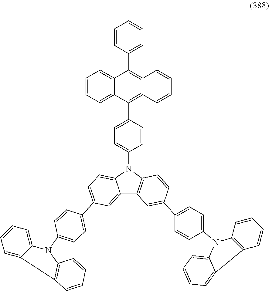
C1=CC=C2C(=C1)C(C1=CC=CC=C1)=C1C(=C2C2=CC=C(N3C4=CC=C(C5=CC=C(N6C7=C(C=CC=C7)C7=CC=CC=C67)C=C5)C=C4C4=C3C=CC(C3=CC=C(N5C6=CC=CC=C6C6=C5C=CC=C6)C=C3)=C4)C=C2)C=CC=C1
